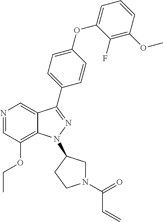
N1=CC(OCC)=C2C(=C1)C(C1=CC=C(OC3=CC=CC(OC)=C3F)C=C1)=NN2C1CN(C(=O)C=C)CC1
